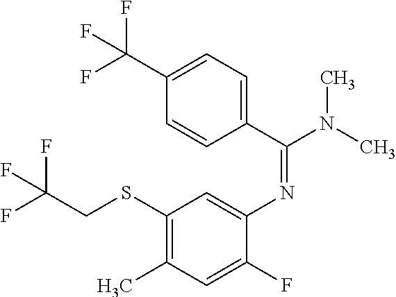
C1(C(N(C)C)=NC2=CC(SCC(F)(F)F)=C(C)C=C2F)=CC=C(C(F)(F)F)C=C1
